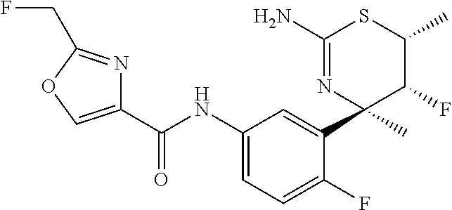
C1(C(NC2=CC=C(F)C(C3(C)C(F)C(C)SC(N)=N3)=C2)=O)=COC(CF)=N1
